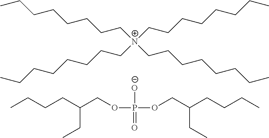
[N+](CCCCCCCC)(CCCCCCCC)(CCCCCCCC)CCCCCCCC.[O-]P(=O)(OCC(CCCC)CC)OCC(CCCC)CC
